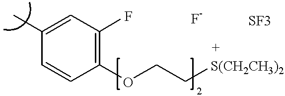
C1(C)=CC(F)=C(OCC[S(CH2CH3)2])C=C1
